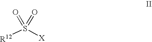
[R12]S([X])(=O)=O
